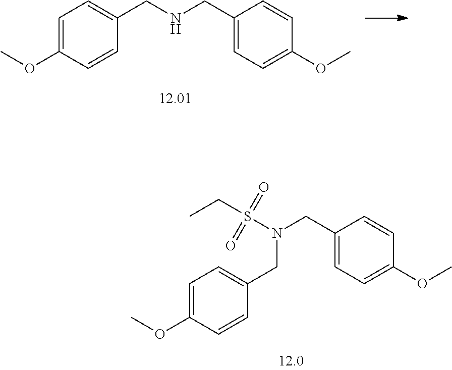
C1=C(OC)C=CC(CNCC2=CC=C(OC)C=C2)=C1.C1=C(OC)C=CC(CN(S(=O)(=O)CC)CC2=CC=C(OC)C=C2)=C1
